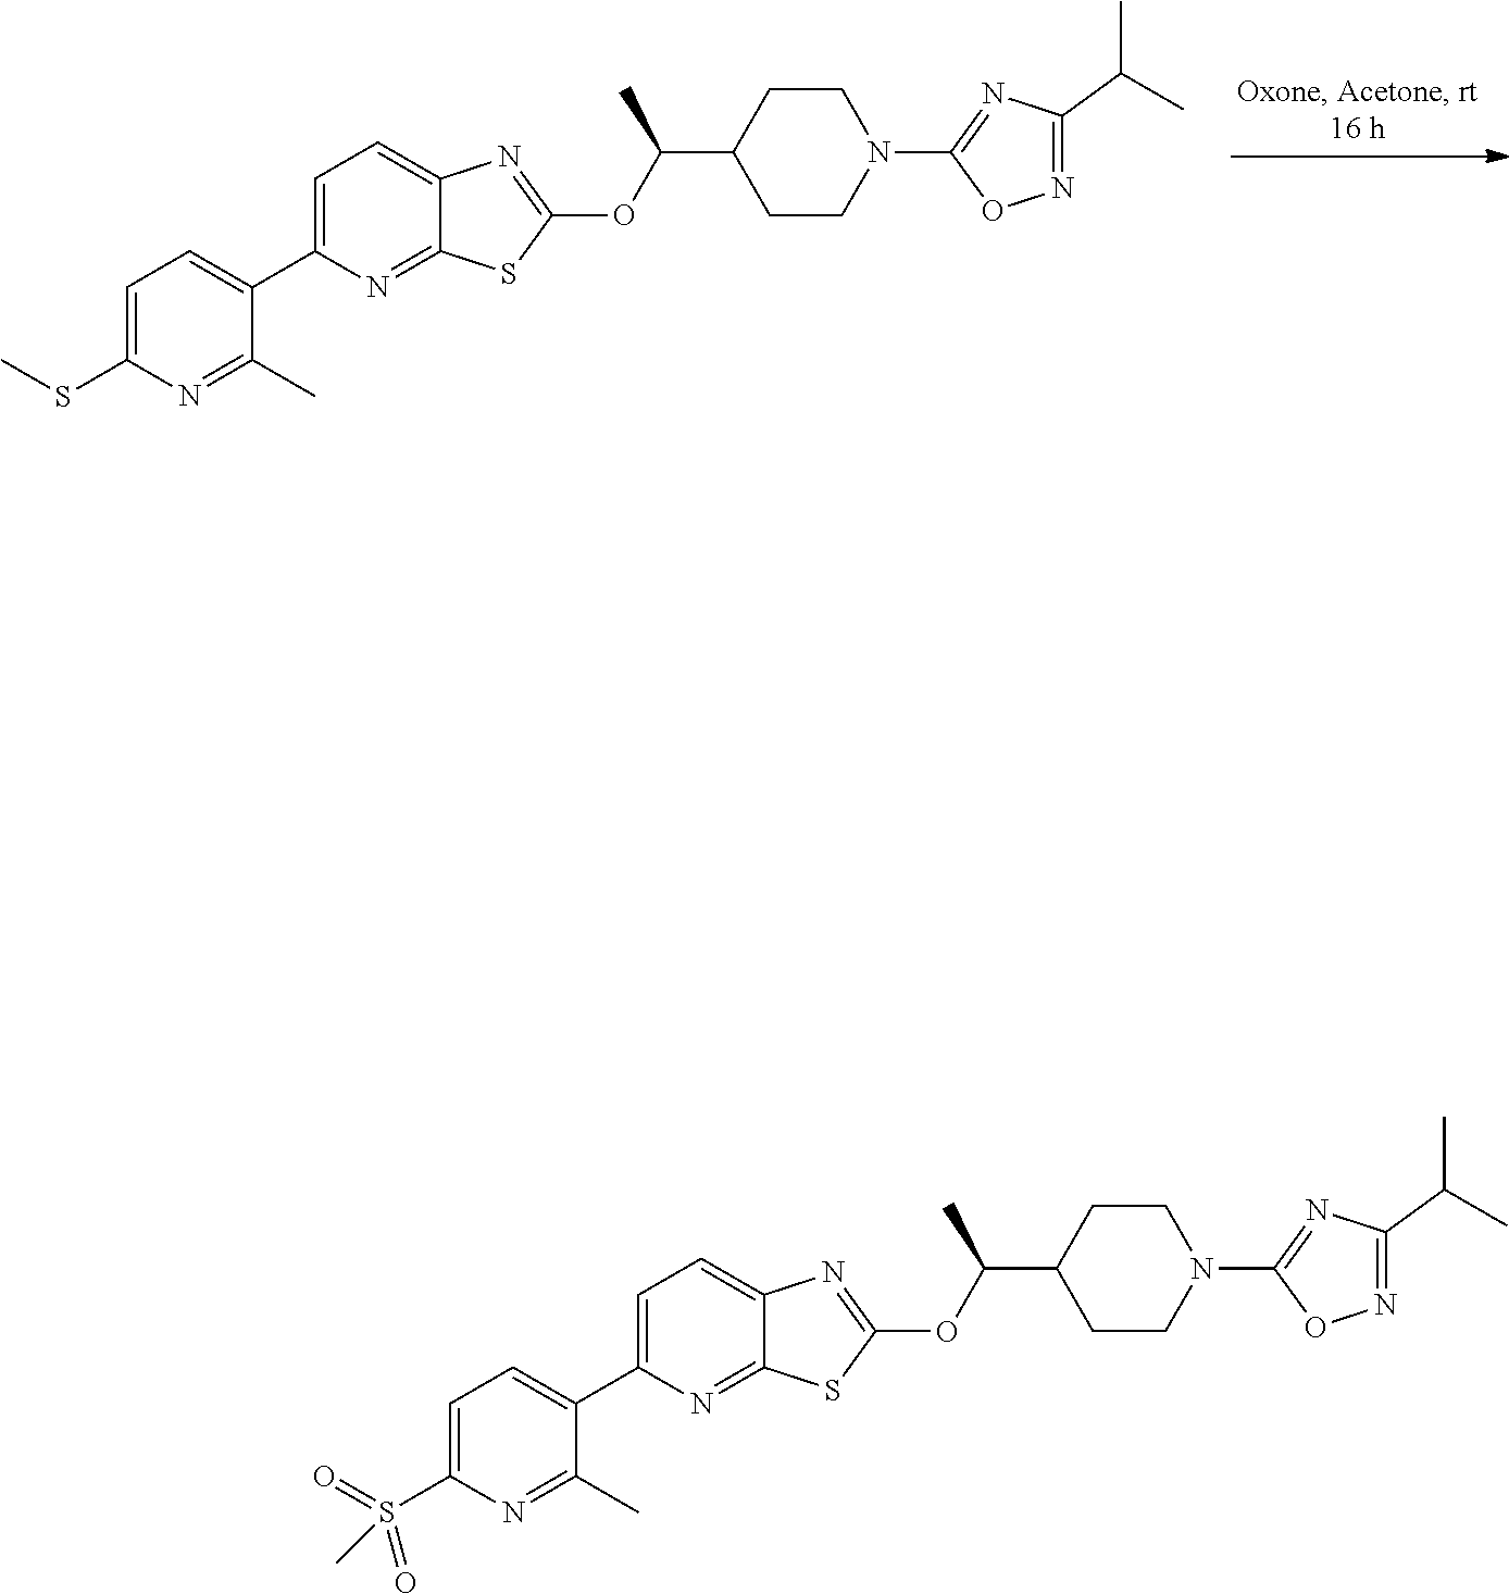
C1=C(C2=CC=C(SC)N=C2C)N=C2C(=C1)N=C(OC(C1CCN(C3=NC(C(C)C)=NO3)CC1)C)S2.C1=C(C2=CC=C(S(=O)(=O)C)N=C2C)N=C2C(=C1)N=C(OC(C1CCN(C3=NC(C(C)C)=NO3)CC1)C)S2
